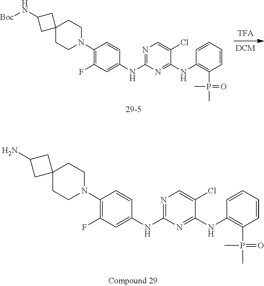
C12(CCN(C3=C(F)C=C(NC4=NC=C(Cl)C(NC5=C(P(C)(=O)C)C=CC=C5)=N4)C=C3)CC1)CC(N[Boc])C2.C12(CCN(C3=C(F)C=C(NC4=NC=C(Cl)C(NC5=C(P(C)(C)=O)C=CC=C5)=N4)C=C3)CC1)CC(N)C2
